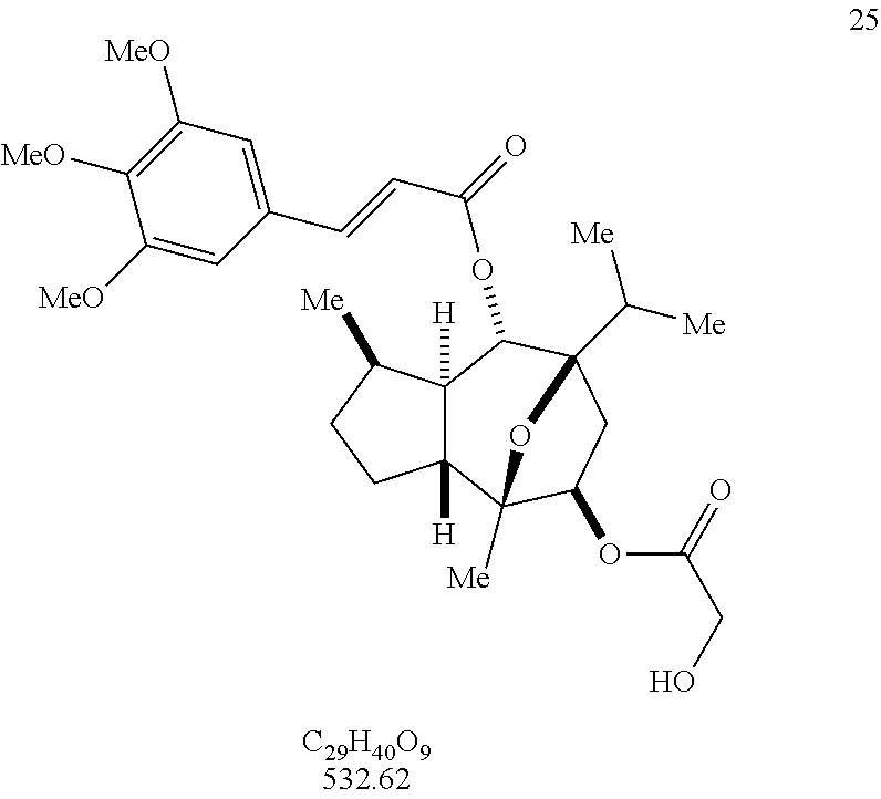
C12([H])C([H])(C3([Me])C(OC(CO)=O)CC(C([Me])[Me])(C1OC(C=CC1=CC([MeO])=C([MeO])C([MeO])=C1)=O)O3)CCC2[Me]
